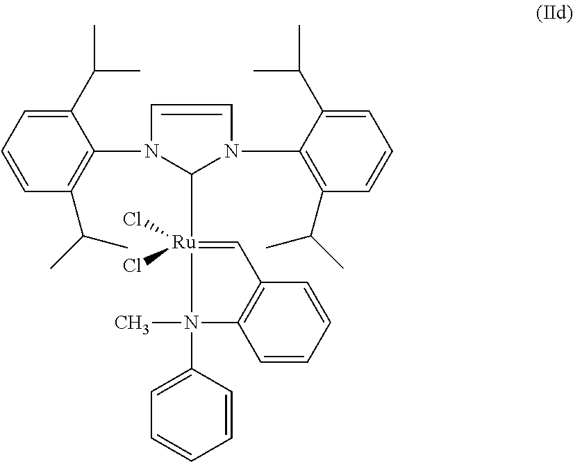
C1(N2C([Ru]3(Cl)(Cl)=CC4=C(C=CC=C4)N3(C)C3=CC=CC=C3)N(C3=C(C(C)C)C=CC=C3C(C)C)C=C2)=C(C(C)C)C=CC=C1C(C)C
